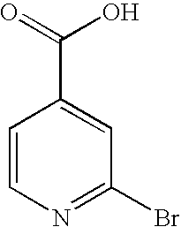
N1=C(Br)C=C(C(=O)O)C=C1
